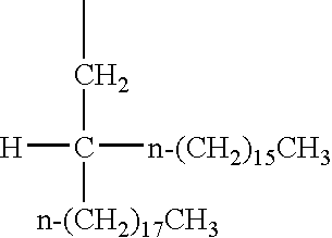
CCC([n-(CH2)17CH3])([H])[n-(CH2)15CH3]
